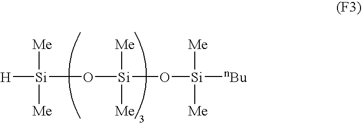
[Me][Si]([Me])(O[Si]([Me])([Me])[nBu])O[Si]([Me])([Me])[H]
